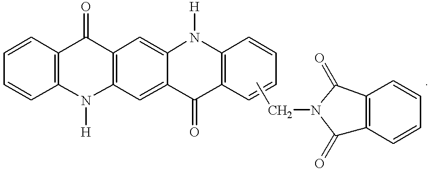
C1=CC2=C(C=C1)C(=O)C1=C(N2[H])C=C2C(=C1)N([H])C1=C(C2=O)C=CC=C1.CCN1C(=O)C2=C(C1=O)C=CC=C2
